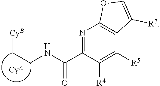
N1=C(C(NCC[CyB])=O)C([R4])=C([R5])C2=C1OC=C2[R7].[CyA]
